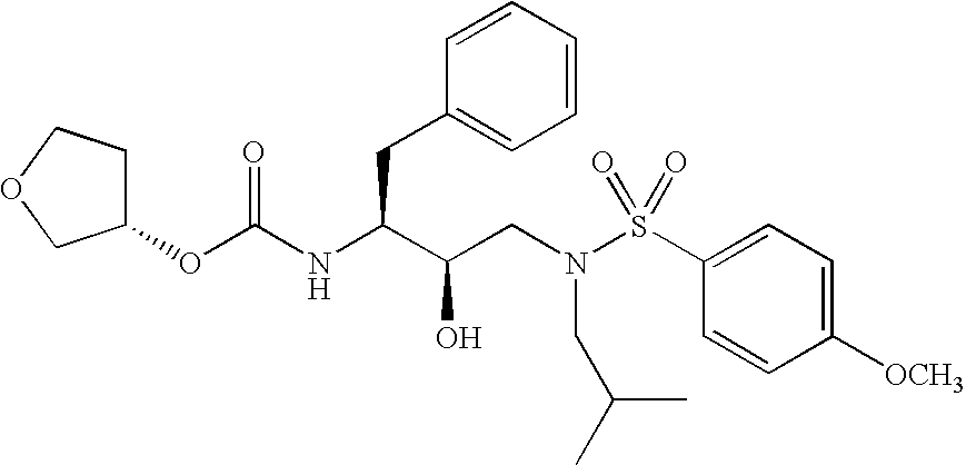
C1(OC(NC(C(CN(S(C2=CC=C([OCH3])C=C2)(=O)=O)CC(C)C)O)CC2=CC=CC=C2)=O)CCOC1
